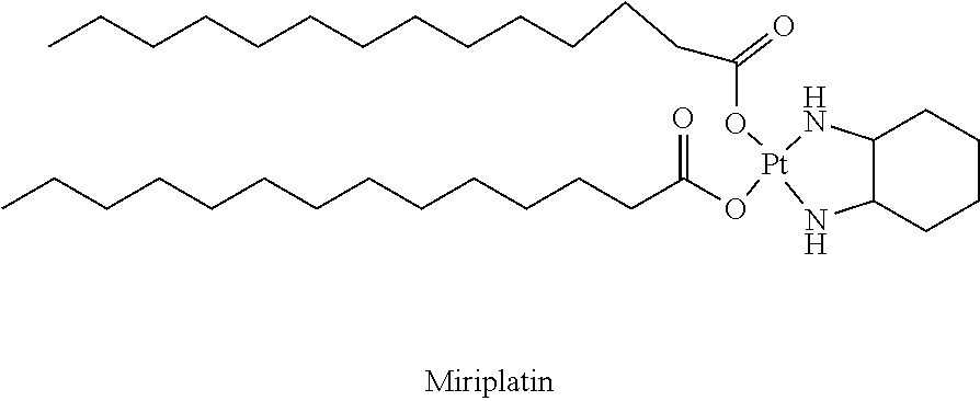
C12C(CCCC1)N[Pt](OC(CCCCCCCCCCCCC)=O)(OC(CCCCCCCCCCCCC)=O)N2
